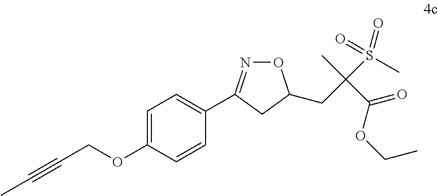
C1=C(OCC#CC)C=CC(C2=NOC(CC(C)(C(=O)OCC)S(C)(=O)=O)C2)=C1
